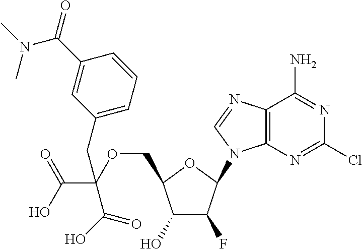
C12=C(N=CN1C1C(F)C(O)C(COC(C(O)=O)(CC3=CC=CC(C(=O)N(C)C)=C3)C(O)=O)O1)C(N)=NC(Cl)=N2
